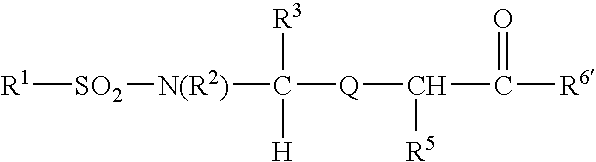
[R1][SO2][N(R2)]C([Q]C(C([R6])=O)[R5])([H])[R3]
